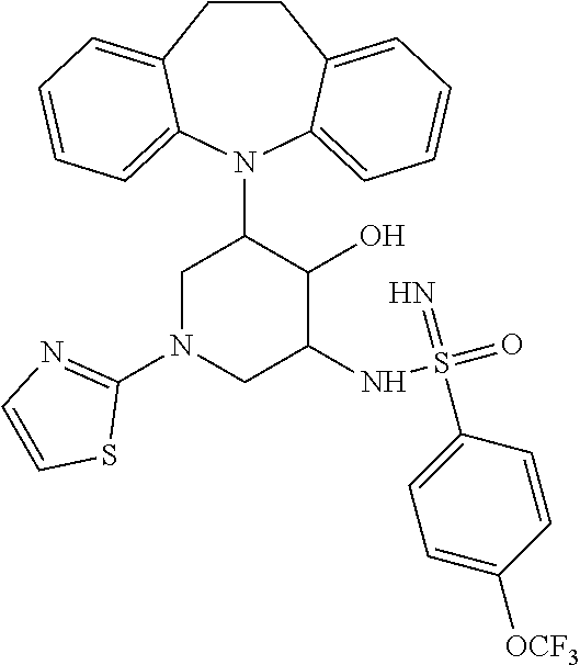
C12=CC=CC=C1N(C1CN(C3=NC=CS3)CC(NS(=O)(=N)C3=CC=C([OCF3])C=C3)C1O)C1=CC=CC=C1CC2
